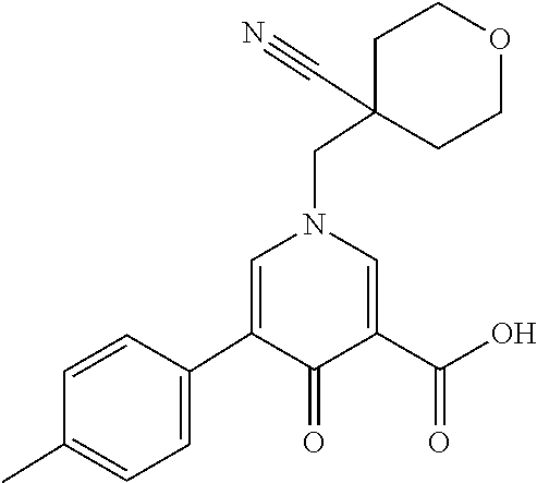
C1(C2=CC=C(C)C=C2)=CN(CC2(C#N)CCOCC2)C=C(C(O)=O)C1=O
